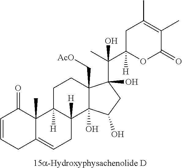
C1=CCC2=CCC3([H])C([H])(C2(C)C1=O)CCC1(C[AcO])C3(O)C(O)CC1(C(C)(C1([H])OC(=O)C(C)=C(C)C1)O)O
